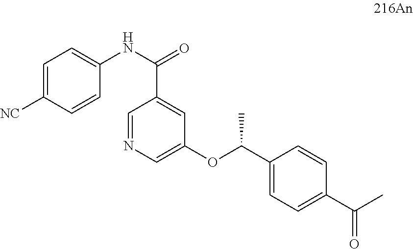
C1=C([NC])C=CC(NC(=O)C2=CC(OC(C3=CC=C(C(C)=O)C=C3)C)=CN=C2)=C1
